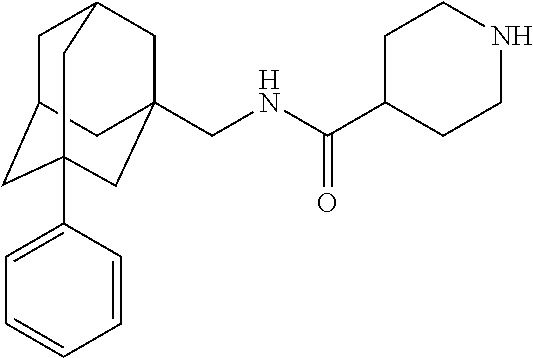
C1C2CC3(C4=CC=CC=C4)CC(CNC(C4CCNCC4)=O)(CC1C3)C2
